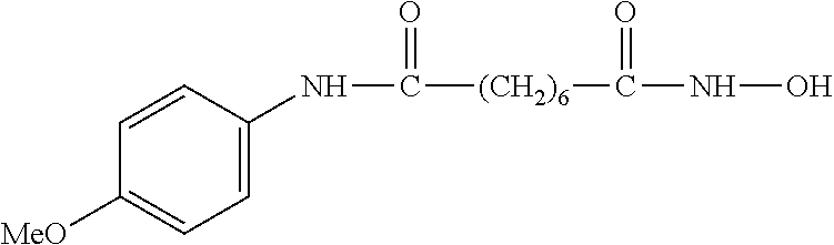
C1=CC(NC(=O)[(CH2)6]C(NO)=O)=CC=C1[MeO]
